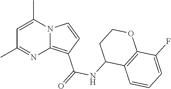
C1=C(C)N2C(=C(C(=O)NC3C4=C(OCC3)C(F)=CC=C4)C=C2)N=C1C
